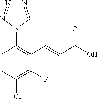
C1=CC(Cl)=C(F)C(C=CC(O)=O)=C1N1C=NN=N1
